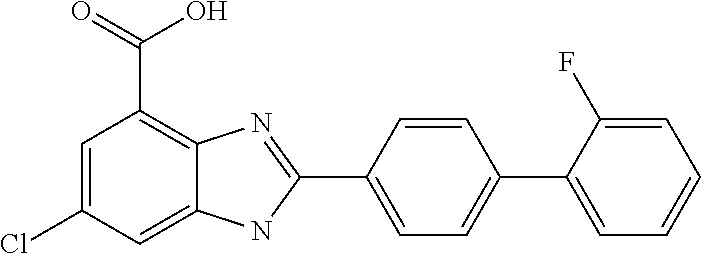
C1=C(Cl)C=C2C(=C1C(=O)O)N=C(C1=CC=C(C3=CC=CC=C3F)C=C1)N2
